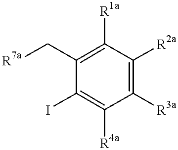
C1(I)=C([R4a])C([R3a])=C([R2a])C([R1a])=C1C[R7a]
